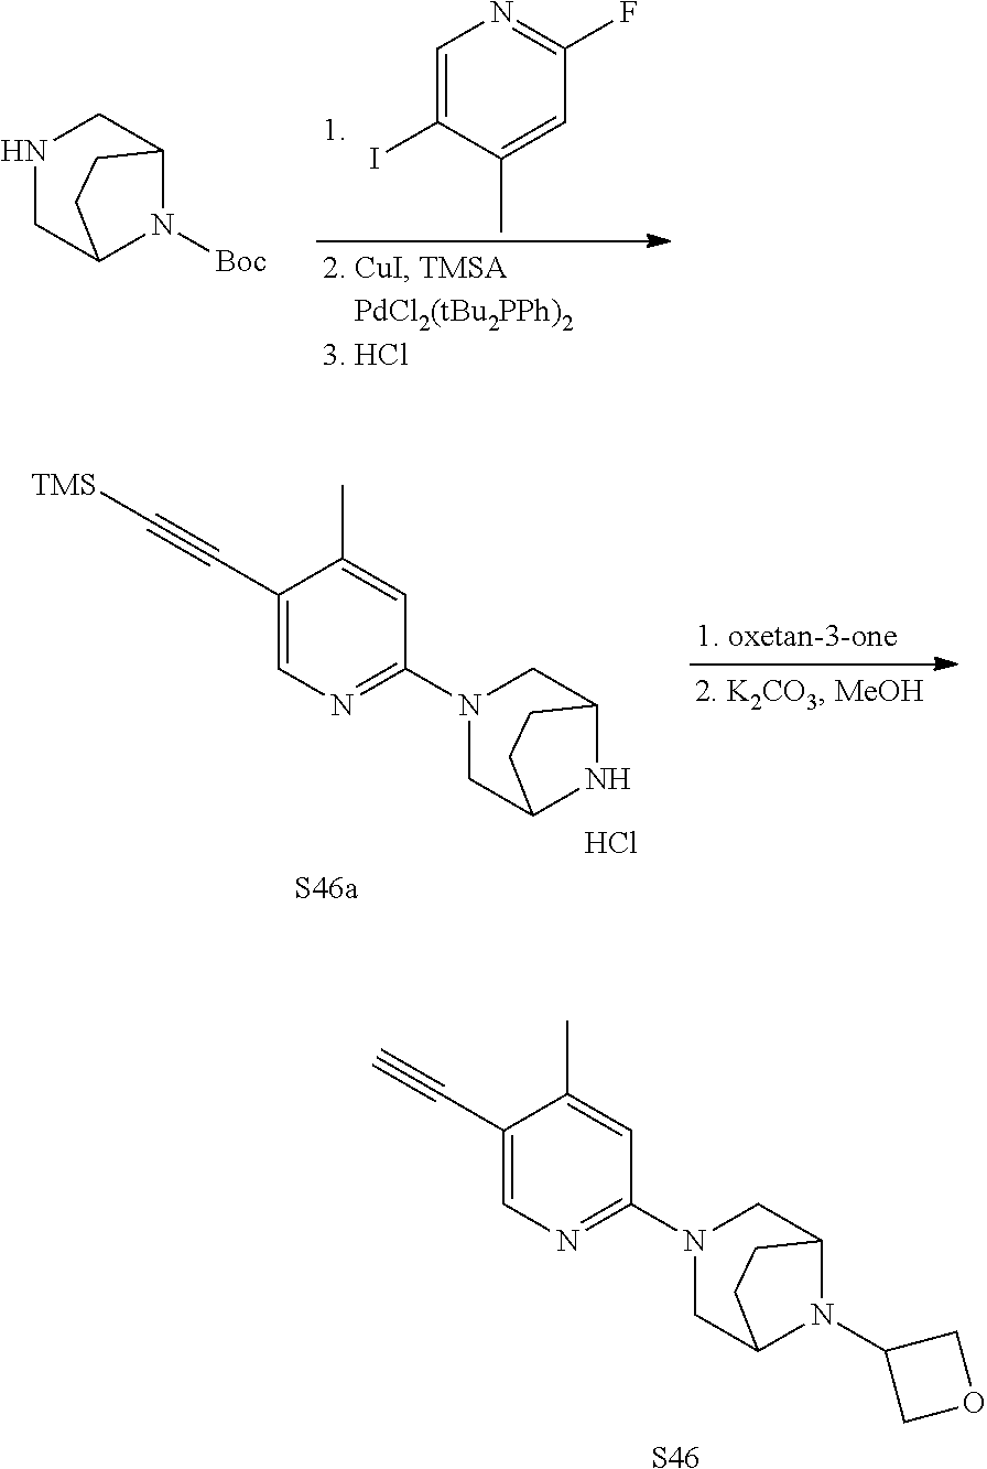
C1=C(I)C(C)=CC(F)=N1.N1CC2N([Boc])C(C1)CC2.N1(C2=NC=C(C#C[TMS])C(C)=C2)CC2NC(C1)CC2.Cl.[S46a].N1(C2=NC=C(C#C)C(C)=C2)CC2N(C3COC3)C(C1)CC2.[S46]
